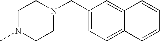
C1(CN2CCN(C)CC2)=CC=C2C(=C1)C=CC=C2
